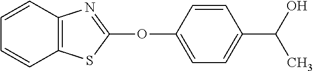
C1(OC2=NC3=C(S2)C=CC=C3)=CC=C(C(O)C)C=C1
